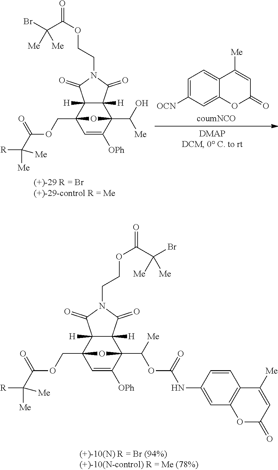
C12([H])C([H])(C3(COC(C([Me])([R])[Me])=O)C=C([OPh])C1(C([Me])OC(=O)NC1=CC4=C(C=C1)C([Me])=CC(=O)O4)O3)C(=O)N(CCOC(C([Me])([Me])Br)=O)C2=O.C12=CC=C([OCN])C=C1OC(=O)C=C2[Me].C12([H])C([H])(C3(COC(C([Me])([R])[Me])=O)C=C([OPh])C1(C(O)[Me])O3)C(=O)N(CCOC(=O)C(Br)([Me])[Me])C2=O
